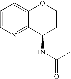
C1=CN=C2C(=C1)OCCC2NC(=O)C
